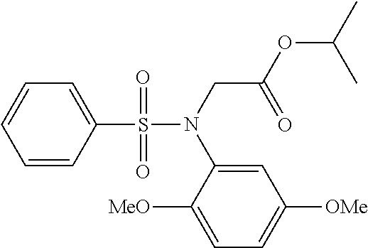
C1=CC(S(N(CC(OC(C)C)=O)C2=CC([OMe])=CC=C2[MeO])(=O)=O)=CC=C1
